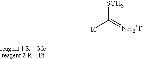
[R]C(=[NH2+I-])[SCH3]
